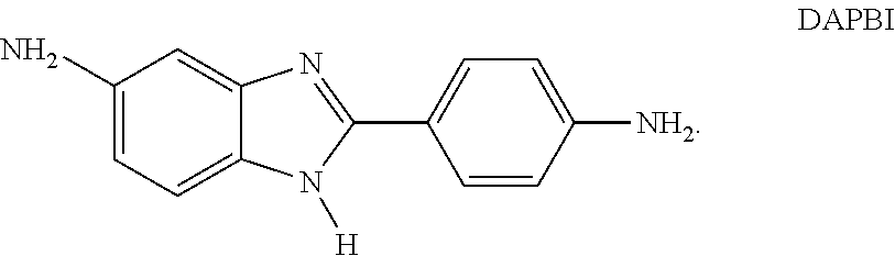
C1(N)=CC=C2C(=C1)N=C(C1=CC=C([NH2])C=C1)N2[H]
